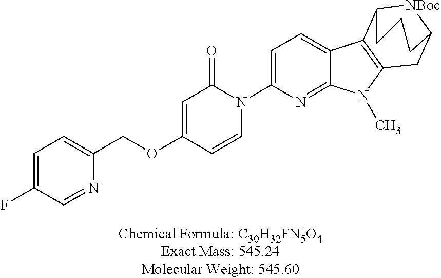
C1=C(F)C=NC(COC2=CC(=O)N(C3=CC=C4C(=N3)N(C)C3=C4C4[NBoc]C(C3)CCC4)C=C2)=C1
